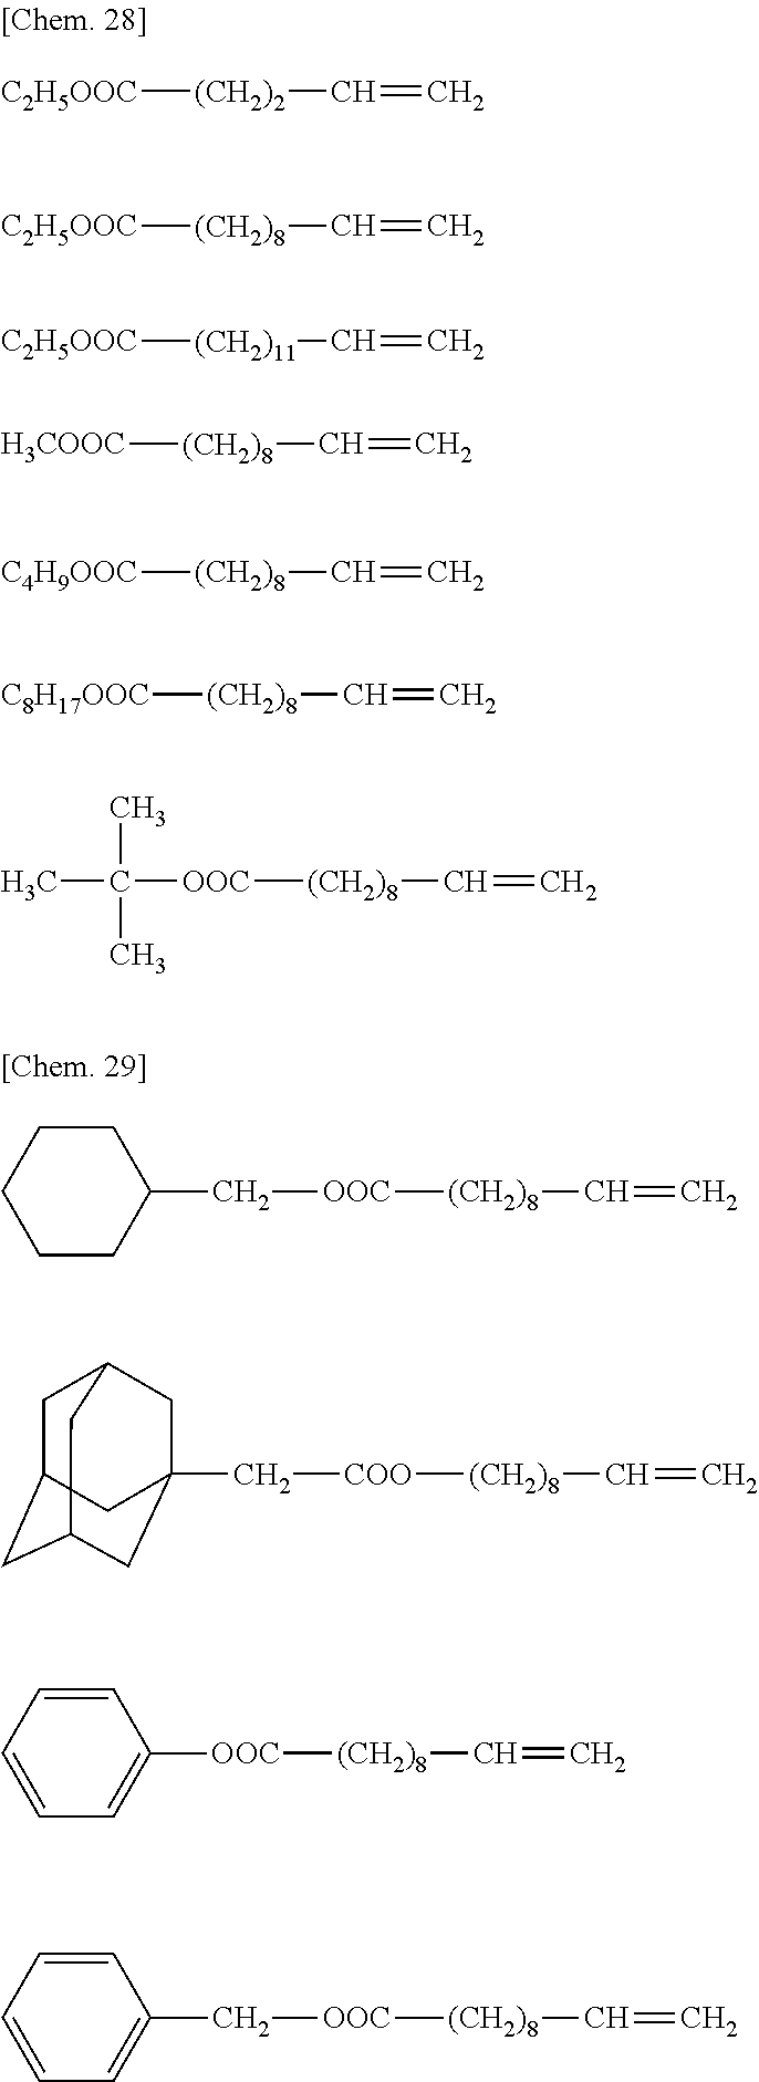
[C2H5OOC][(CH2)2]C=C.[OOC]([(CH2)8]C=C)CC1CCCCC1.[C2H5OOC][(CH2)8]C=C.[C2H5OOC][(CH2)11]C=C.[H3COOC][(CH2)8]C=C.[C4H9OOC][(CH2)8]C=C.[C8H17OOC][(CH2)8]C=C.[OOC]([(CH2)8]C=C)C(C)(C)C.[COO]([(CH2)8]C=C)CC12CC3CC(CC(C1)C3)C2.[OOC]([(CH2)8]C=C)C1=CC=CC=C1.[OOC]([(CH2)8]C=C)CC1=CC=CC=C1
